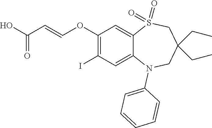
C1(OC=CC(=O)O)=C(I)C=C2C(=C1)S(=O)(=O)CC(CC)(CC)CN2C1=CC=CC=C1
